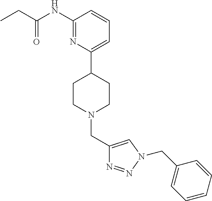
C1(NC(CC)=O)=NC(C2CCN(CC3=CN(CC4=CC=CC=C4)N=N3)CC2)=CC=C1
